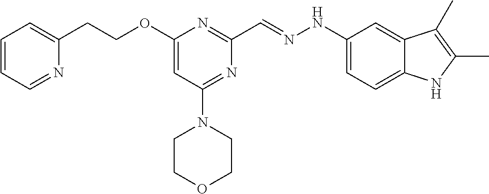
C1(CCOC2=CC(N3CCOCC3)=NC(C=NNC3=CC=C4C(=C3)C(C)=C(C)N4)=N2)=CC=CC=N1
